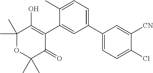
C1(C2=CC=C(C)C(C3=C(O)C(C)(C)OC(C)(C)C3=O)=C2)=CC=C(Cl)C([CN])=C1
